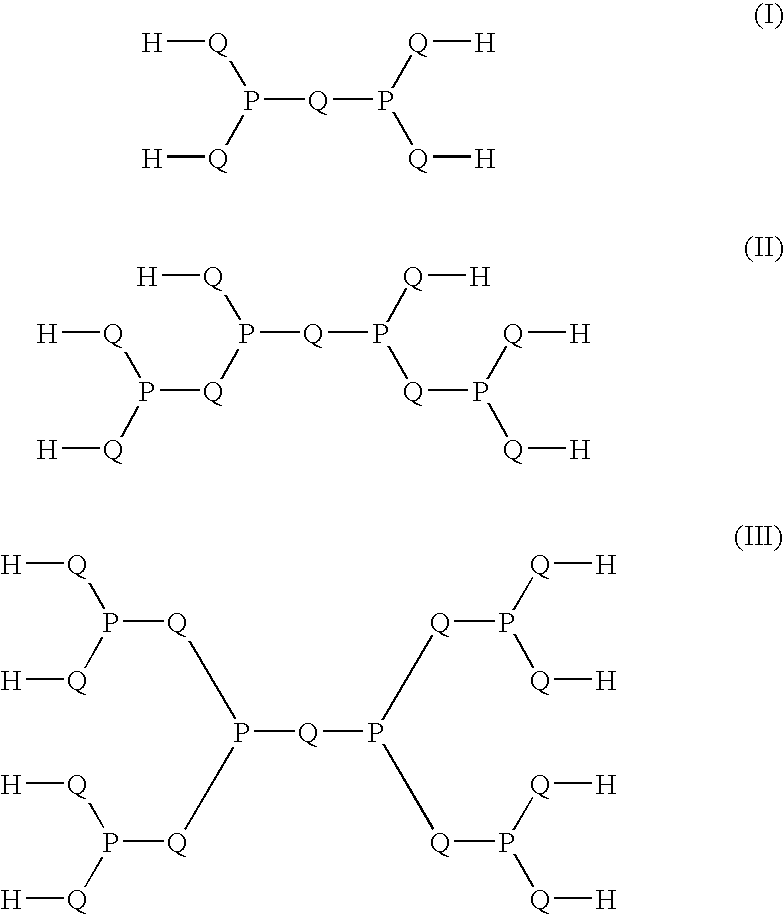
P([Q]P([Q][H])[Q][H])([Q][H])[Q][H].P([Q]P([Q]P([Q][H])[Q][H])[Q][H])([Q]P([Q][H])[Q][H])[Q][H].P([Q]P([Q]P([Q][H])[Q][H])[Q]P([Q][H])[Q][H])([Q]P([Q][H])[Q][H])[Q]P([Q][H])[Q][H]
